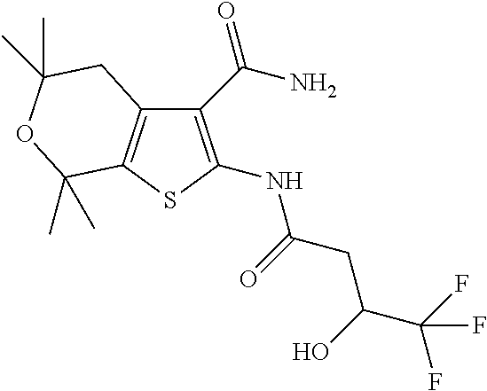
C12=C(SC(NC(=O)CC(C(F)(F)F)O)=C1C(N)=O)C(C)(C)OC(C)(C)C2
